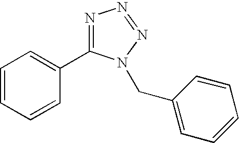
C1=CC=CC(C2=NN=NN2CC2=CC=CC=C2)=C1
